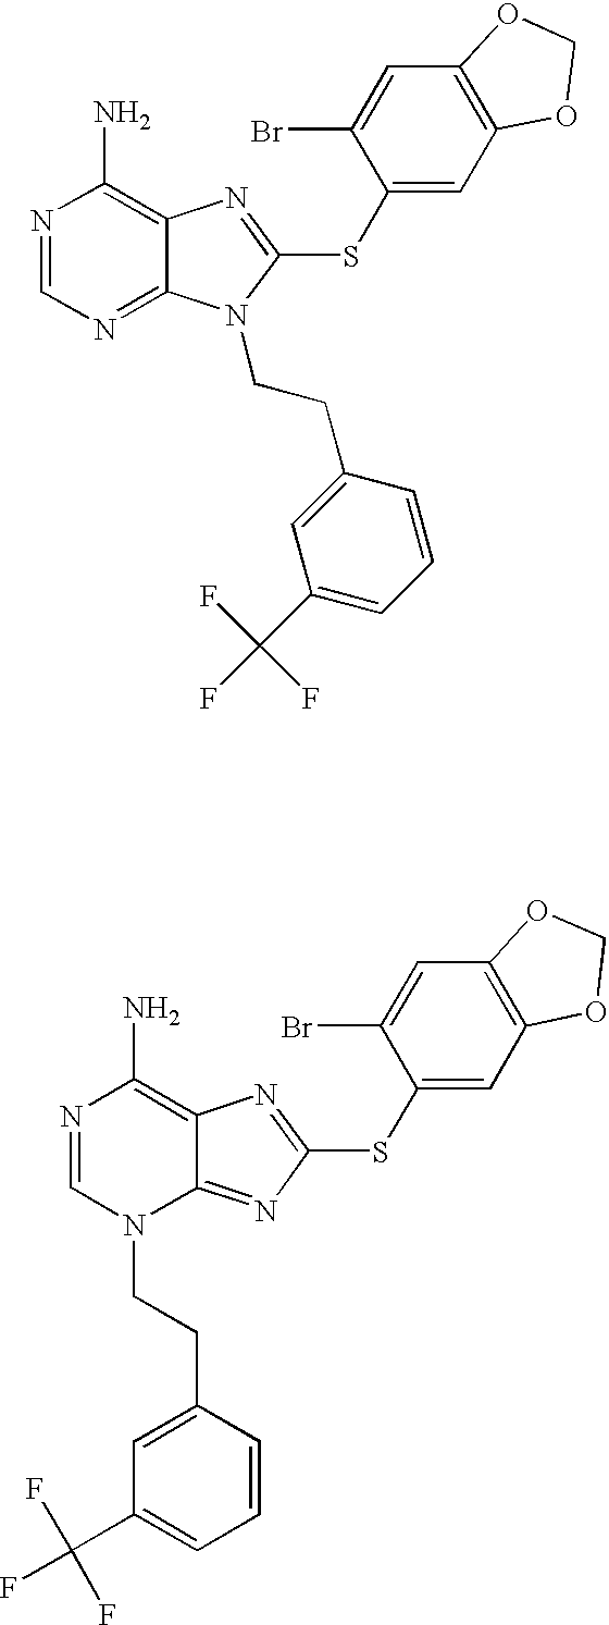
N1=CN=C2C(=C1N)N=C(SC1=CC3=C(C=C1Br)OCO3)N2CCC1=CC(C(F)(F)F)=CC=C1.N1=CN(CCC2=CC(C(F)(F)F)=CC=C2)C2=NC(SC3=CC4=C(C=C3Br)OCO4)=NC2=C1N
